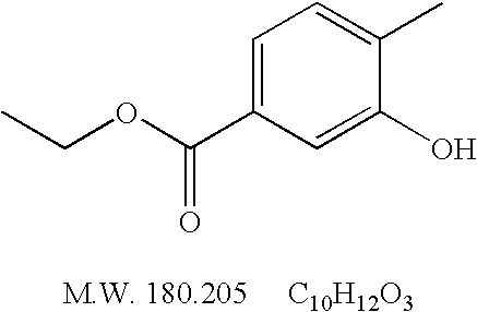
C1=C(C(OCC)=O)C=C(O)C(C)=C1
